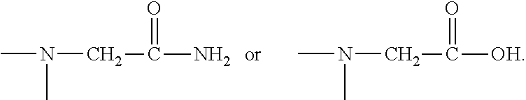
N(CC(=O)N)(C)C.N(CC(=O)[OH])(C)C
